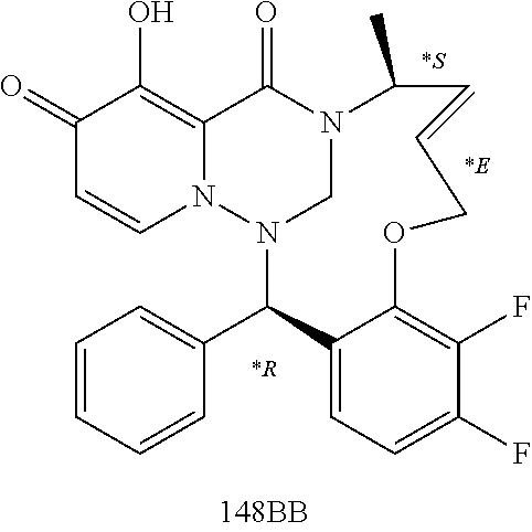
C1(=O)C=CN2C(=C1O)C(=O)N1CN2C(C2=CC=CC=C2)C2=CC=C(F)C(F)=C2OCC=CC1C.[*R].[*S].[*E]
